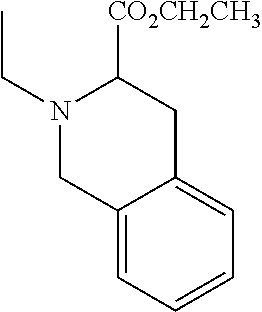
N1(CC)CC2=CC=CC=C2CC1[CO2CH2CH3]
